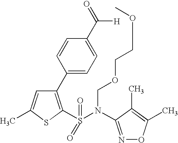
C1=C(C)SC(S(=O)(N(C2=NOC(C)=C2C)COCCOC)=O)=C1C1=CC=C(C(=O)[H])C=C1
